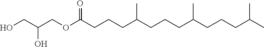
C(COC(CCCC(CCCC(CCCC(C)C)C)C)=O)(CO)O
